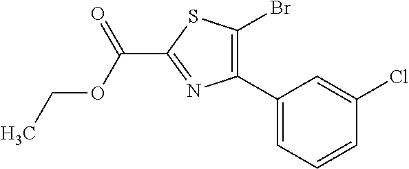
C1(C2=C(Br)SC(C(=O)OCC)=N2)=CC=CC(Cl)=C1
